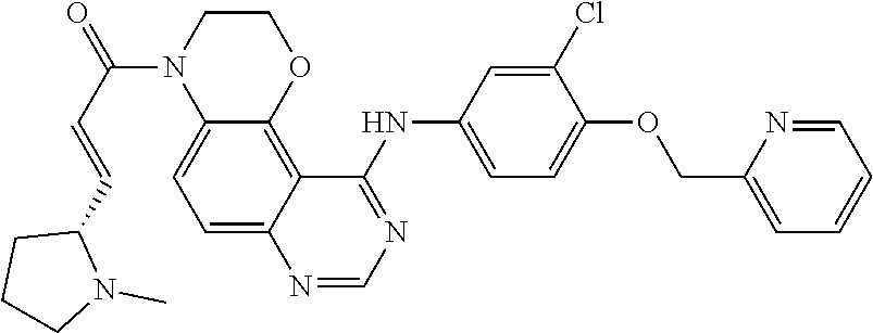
C1=NC2=CC=C3N(C(C=CC4CCCN4C)=O)CCOC3=C2C(NC2=CC=C(OCC3=CC=CC=N3)C(Cl)=C2)=N1
